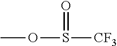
[CF3]S(OC)=O
